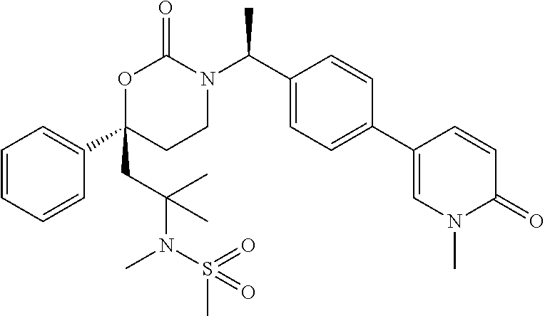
O1C(C2=CC=CC=C2)(CC(N(S(C)(=O)=O)C)(C)C)CCN(C(C2=CC=C(C3=CN(C)C(=O)C=C3)C=C2)C)C1=O
